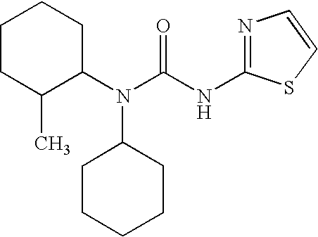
C1CC(C)C(N(C(NC2=NC=CS2)=O)C2CCCCC2)CC1
